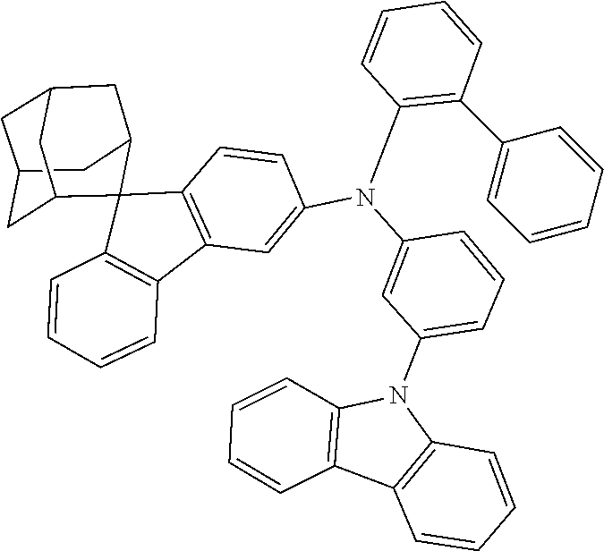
C12=C(N(C3=CC=CC(N(C4=C(C5=CC=CC=C5)C=CC=C4)C4=CC5=C(C6(C7=C5C=CC=C7)C5CC7CC(CC6C7)C5)C=C4)=C3)C3=C1C=CC=C3)C=CC=C2
